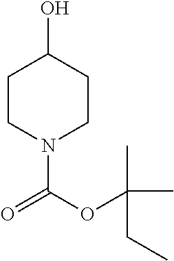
C1CN(C(OC(C)(C)CC)=O)CCC1O
